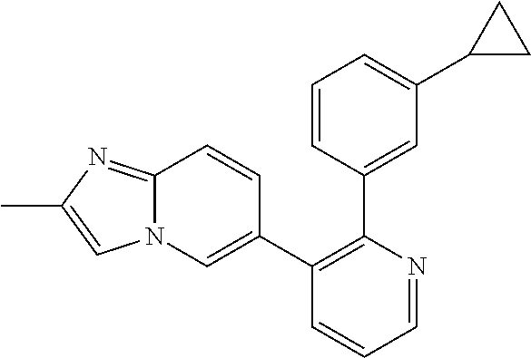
C1(C2=CN3C(=NC(C)=C3)C=C2)=C(C2=CC(C3CC3)=CC=C2)N=CC=C1
